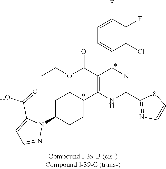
C1(F)=C(Cl)C(C2N=C(C3=NC=CS3)NC(C3CCC(N4C(C(=O)O)=CC=N4)CC3)=C2C(OCC)=O)=CC=C1F
